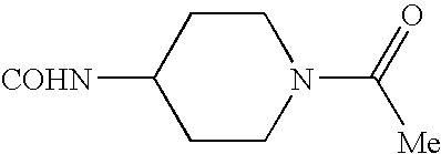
C1CC([COHN])CCN1C(=O)[Me]
